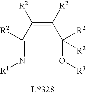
C(=C([R2])C(O[R3])([R2])[R2])(C(=N[R1])[R2])[R2]
